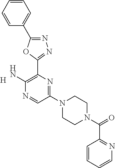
C1(N2CCN(C(C3=NC=CC=C3)=O)CC2)=NC(C2=NN=C(C3=CC=CC=C3)O2)=C(N)N=C1.[H]
